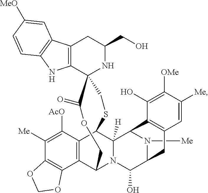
C12=C(CC(CO)NC13CSC1C4=C(C5=C(C([Me])=C4[AcO])OCO5)C(N4C1([H])C1N([Me])C(C4O)CC4=C1C(O)=C([OMe])C([Me])=C4)COC3=O)C1=C(N2)C=CC([MeO])=C1
